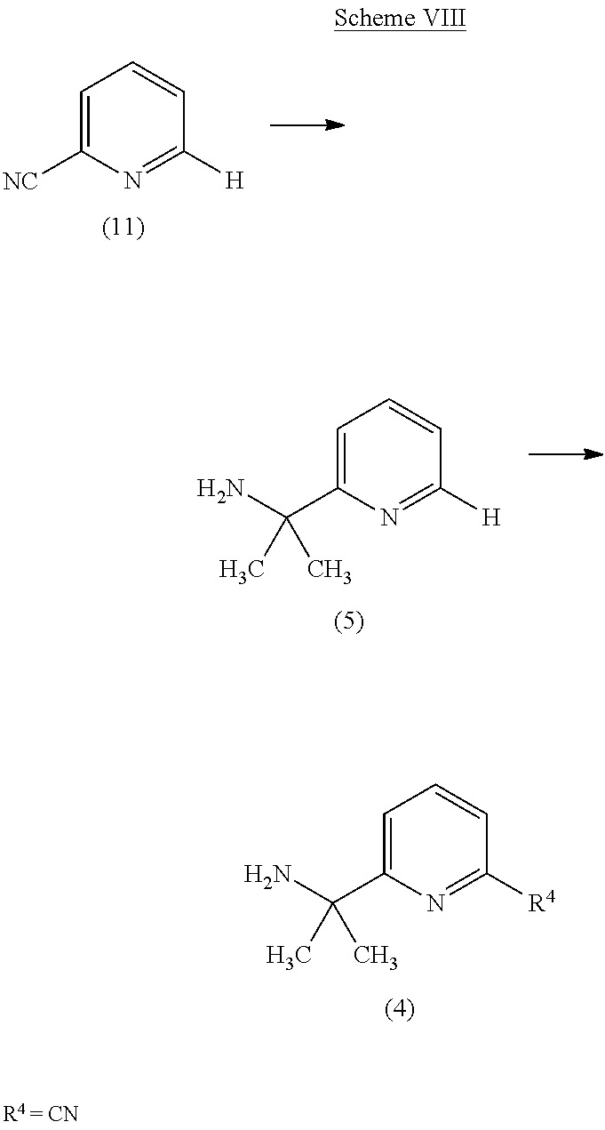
C(N)(C)(C)C1=CC=CC([R4])=N1.C1=C([NC])N=C([H])C=C1.C1=C(C(N)(C)C)N=C([H])C=C1
